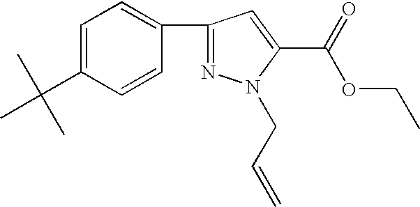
C1=C(C(C)(C)C)C=CC(C2=NN(CC=C)C(C(OCC)=O)=C2)=C1
